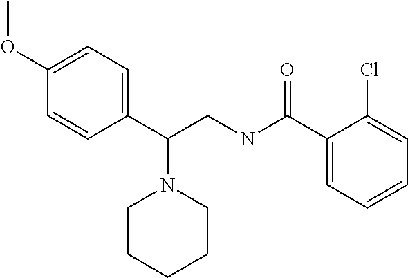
C1(OC)=CC=C(C(CNC(=O)C2=CC=CC=C2Cl)N2CCCCC2)C=C1
